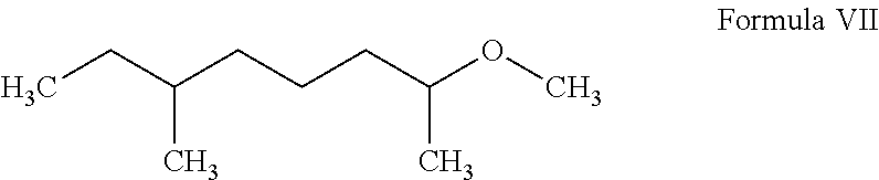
CCC(CCCC(OC)C)C
